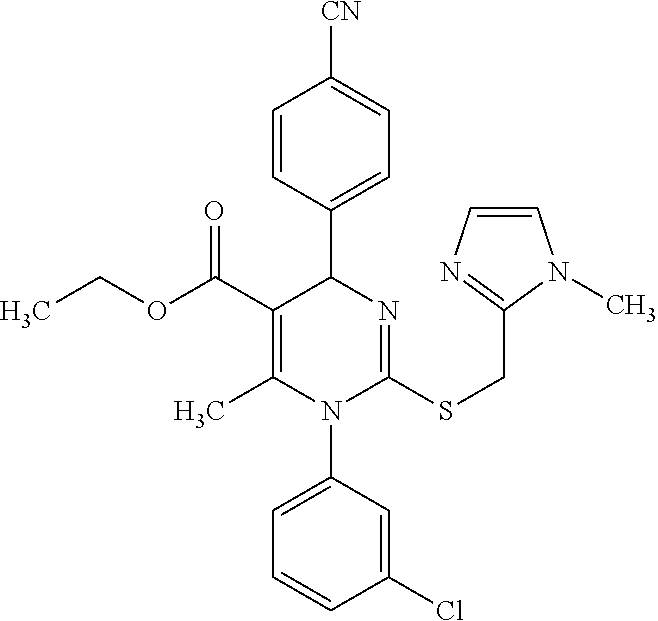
C1=CC(C2C(C(OCC)=O)=C(C)N(C3=CC=CC(Cl)=C3)C(SCC3=NC=CN3C)=N2)=CC=C1[CN]
